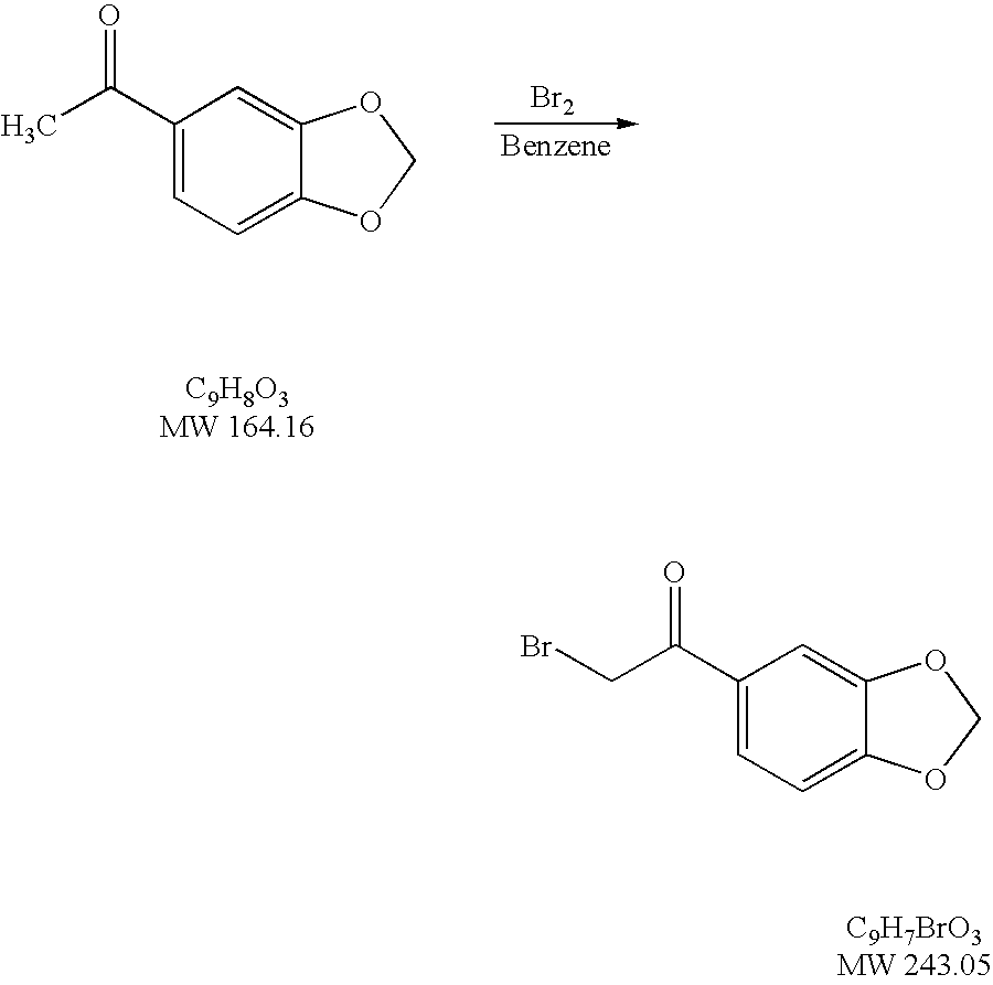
C1(C(C)=O)=CC=C2C(=C1)OCO2.[Br2].C1(C(CBr)=O)=CC=C2C(=C1)OCO2
